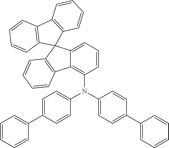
C12=C(N(C3=CC=C(C4=CC=CC=C4)C=C3)C3=CC=C(C4=CC=CC=C4)C=C3)C=CC=C1C1(C3=C2C=CC=C3)C2=C(C3=C1C=CC=C3)C=CC=C2
